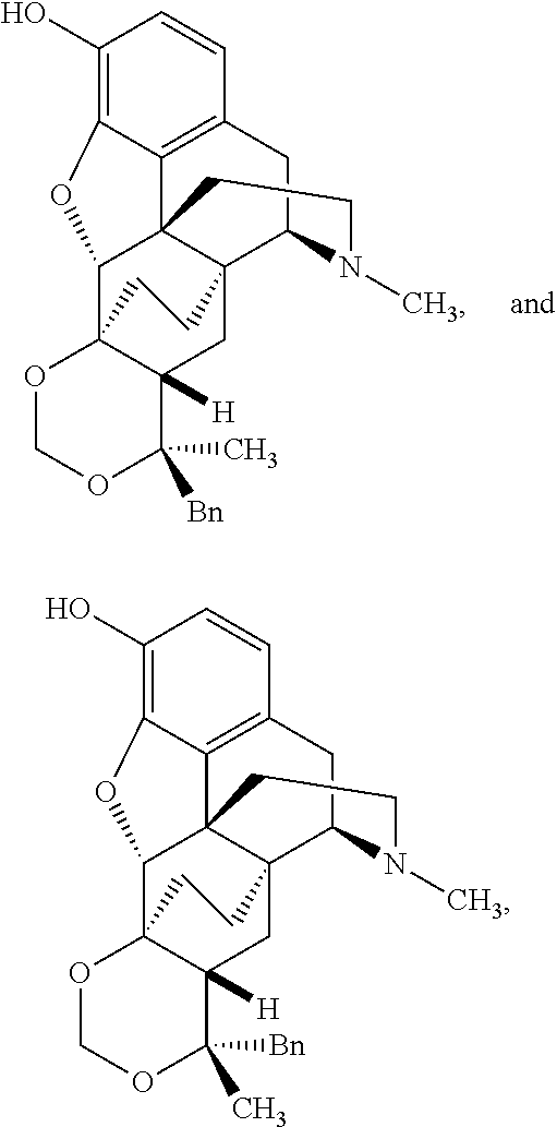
C1(O)=C2C3=C(C=C1)CC1N(C)CCC34C(O2)C23OCOC(C)([Bn])C2([H])CC14CC3.C1(O)=C2C3=C(C=C1)CC1N(C)CCC34C(O2)C23OCOC([Bn])(C)C2([H])CC14CC3
